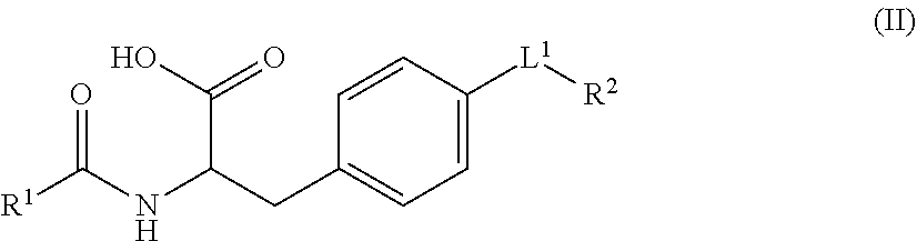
C1=CC(CC(NC([R1])=O)C(O)=O)=CC=C1[L1][R2]
